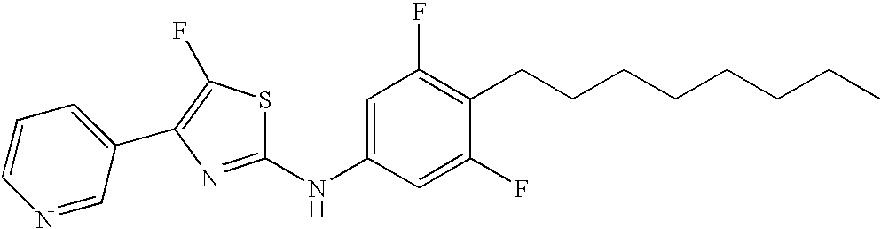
C1=CC=C(C2=C(F)SC(NC3=CC(F)=C(CCCCCCCC)C(F)=C3)=N2)C=N1
